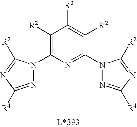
C1(N2N=C([R4])N=C2[R2])=C([R2])C([R2])=C([R2])C(N2N=C([R4])N=C2[R2])=N1
